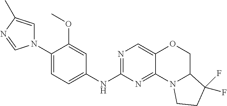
C1(N2C=C(C)N=C2)=CC=C(NC2=NC=C3C(=N2)N2C(CO3)C(F)(F)CC2)C=C1OC
